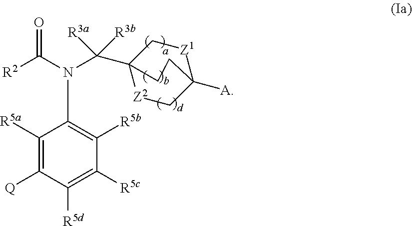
C1([R5a])=C([Q])C([R5d])=C([R5c])C([R5b])=C1N(C([R2])=O)C(C12[Z2]CC([A])([Z1]C1)CC2)([R3a])[R3b]
